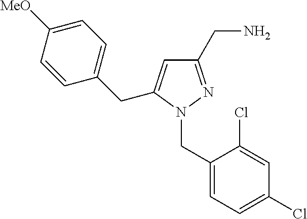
C1(CN2N=C(CN)C=C2CC2=CC=C([MeO])C=C2)=CC=C(Cl)C=C1Cl
